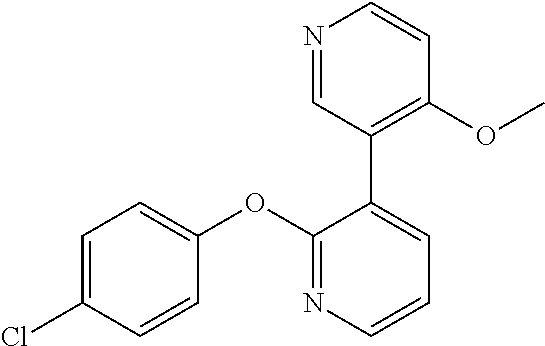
C1=C(Cl)C=CC(OC2=NC=CC=C2C2=C(OC)C=CN=C2)=C1
